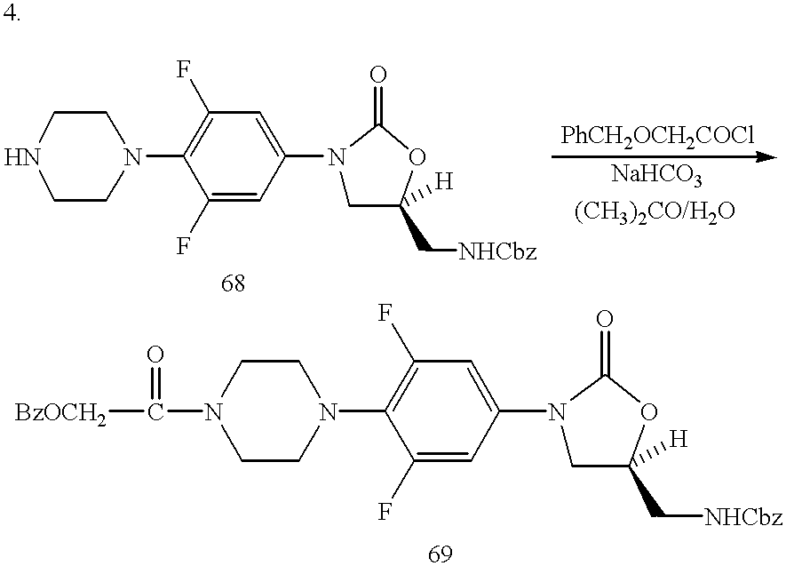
C1CN(C2=C(F)C=C(N3CC([H])(C[NHCbz])OC3=O)C=C2F)CCN1.C1CN(C2=C(F)C=C(N3CC([H])(C[NHCbz])OC3=O)C=C2F)CCN1C(=O)[BzOCH2]
